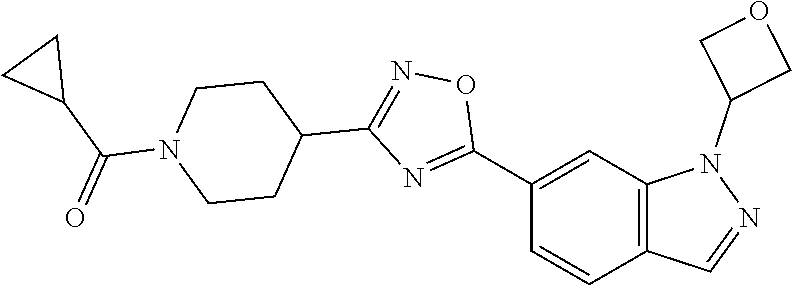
C12=C(C=C(C3=NC(C4CCN(C(C5CC5)=O)CC4)=NO3)C=C1)N(C1COC1)N=C2
